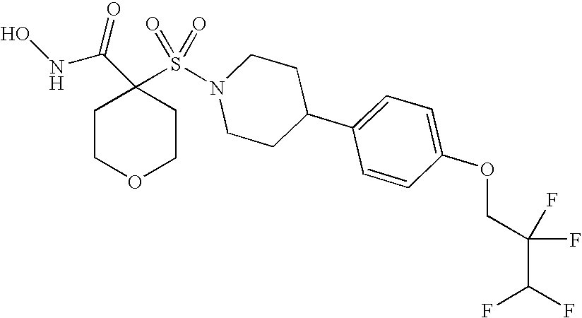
ONC(C1(S(N2CCC(C3=CC=C(OCC(C(F)F)(F)F)C=C3)CC2)(=O)=O)CCOCC1)=O
